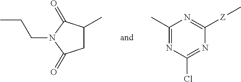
C1C(C)C(=O)N(CCC)C1=O.N1=C(C)N=C([Z]C)N=C1Cl
